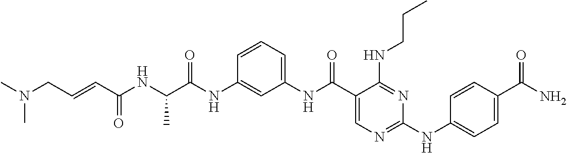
C1(NC(C(C)NC(=O)C=CCN(C)C)=O)=CC(NC(C2=CN=C(NC3=CC=C(C(N)=O)C=C3)N=C2NCCC)=O)=CC=C1
